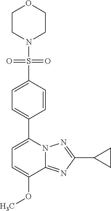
C1=C(OC)C2=NC(C3CC3)=NN2C(C2=CC=C(S(=O)(=O)N3CCOCC3)C=C2)=C1
